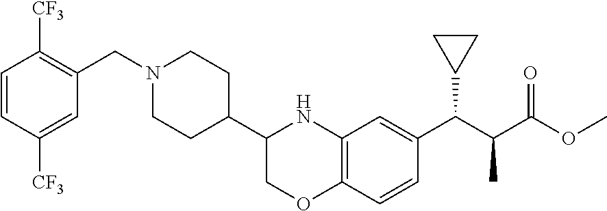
C12=C(C=CC(C(C(C(OC)=O)C)C3CC3)=C1)OCC(C1CCN(CC3=C([CF3])C=CC([CF3])=C3)CC1)N2
